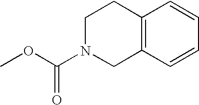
C12=C(C=CC=C1)CN(C(OC)=O)CC2
